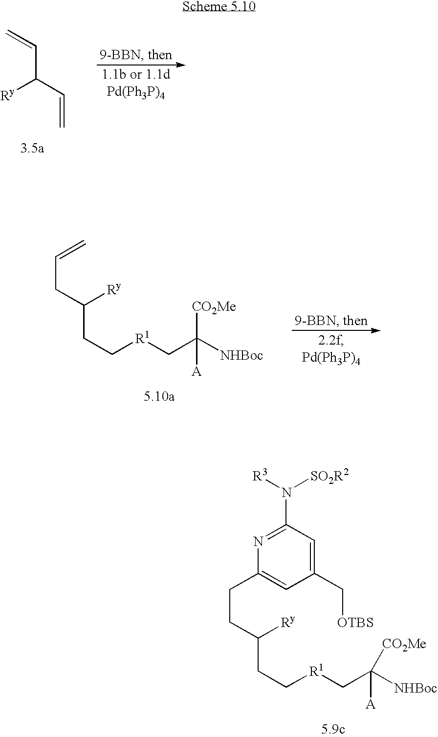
C(CC(CC[R1]CC([NHBoc])([A])[CO2Me])[Ry])C1=CC(C[OTBS])=CC(N([R3])[SO2R2])=N1.C(C(C=C)[Ry])=C.C(CC(CC[R1]CC([NHBoc])([A])[CO2Me])[Ry])=C
